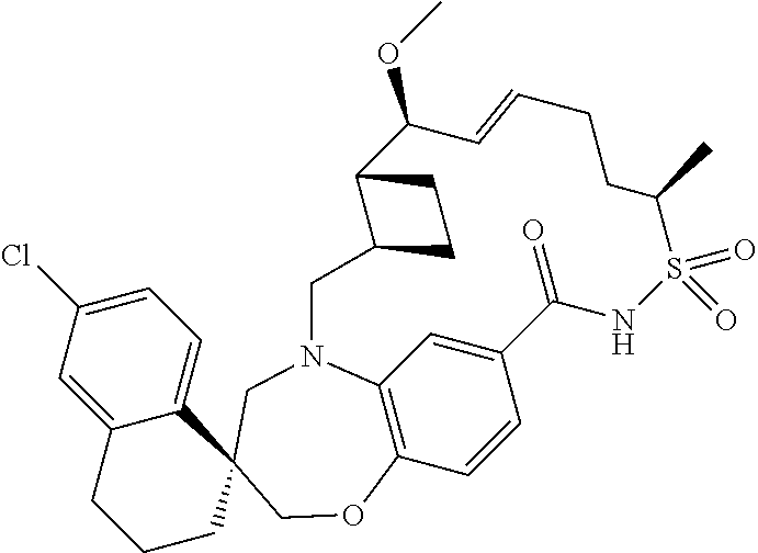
C12=CC(Cl)=CC=C1C1(CCC2)COC2=C3N(C1)CC1C(CC1)C(OC)C=CCCC(C)S(=O)(=O)NC(=O)C(=C3)C=C2
